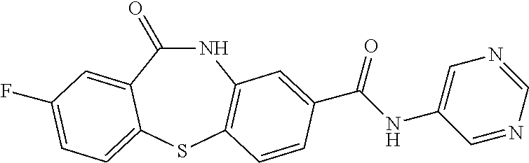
N1C(=O)C2=CC(F)=CC=C2SC2=C1C=C(C(NC1=CN=CN=C1)=O)C=C2
